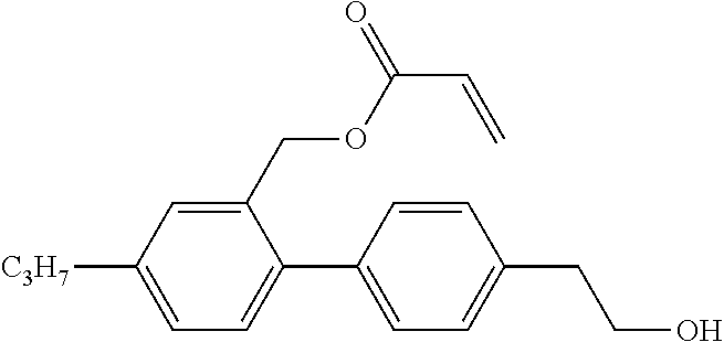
C1(COC(C=C)=O)=CC([C3H7])=CC=C1C1=CC=C(CCO)C=C1
